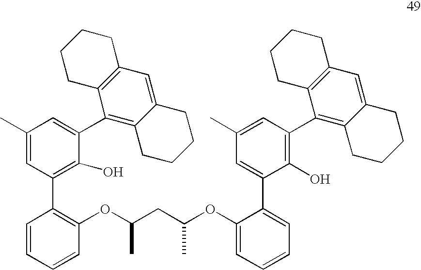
C1(C)=CC(C2=C(OC(CC(OC3=CC=CC=C3C3=CC(C)=CC(C4=C5C(=CC6=C4CCCC6)CCCC5)=C3O)C)C)C=CC=C2)=C(O)C(C2=C3C(=CC4=C2CCCC4)CCCC3)=C1
